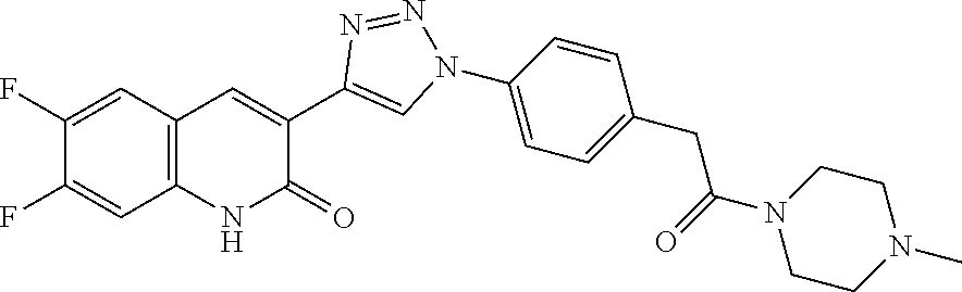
C1=C(F)C(F)=CC2=C1NC(=O)C(C1=CN(C3=CC=C(CC(=O)N4CCN(C)CC4)C=C3)N=N1)=C2
